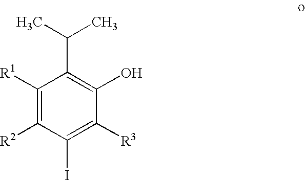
C1([R1])=C([R2])C(I)=C([R3])C(O)=C1C(C)C
